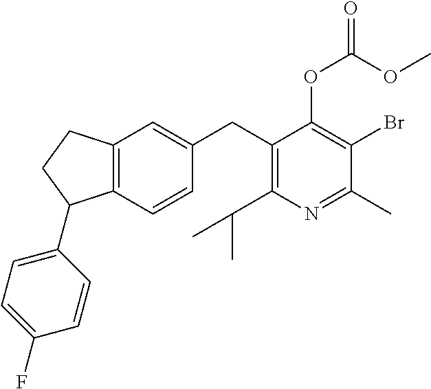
C1(CC2=C(C(C)C)N=C(C)C(Br)=C2OC(OC)=O)=CC2=C(C=C1)C(C1=CC=C(F)C=C1)CC2
